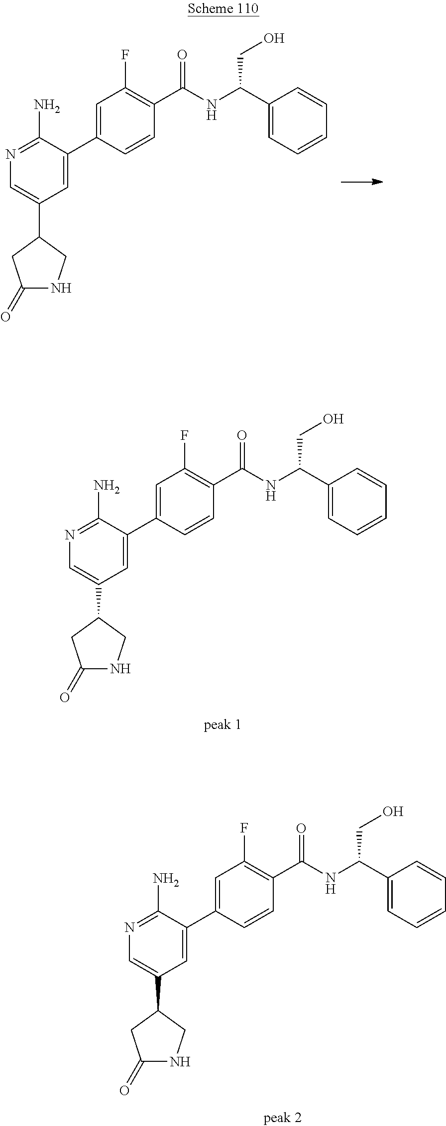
C1=C(C2=CC(F)=C(C(NC(C3=CC=CC=C3)CO)=O)C=C2)C(N)=NC=C1C1CC(=O)NC1.C1=C(C2=CC(F)=C(C(NC(C3=CC=CC=C3)CO)=O)C=C2)C(N)=NC=C1C1CC(=O)NC1.C1=C(C2=CC(F)=C(C(NC(C3=CC=CC=C3)CO)=O)C=C2)C(N)=NC=C1C1CC(=O)NC1
